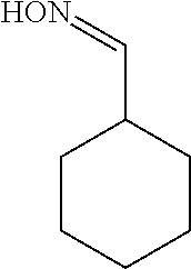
[HON]=CC1CCCCC1
